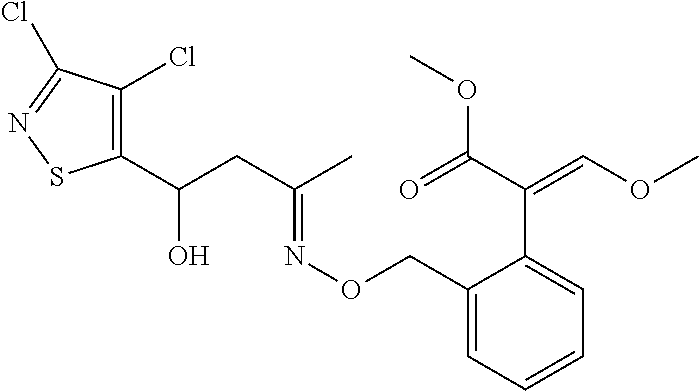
C1(C(CC(C)=NOCC2=CC=CC=C2C(C(=O)OC)=COC)O)=C(Cl)C(Cl)=NS1
